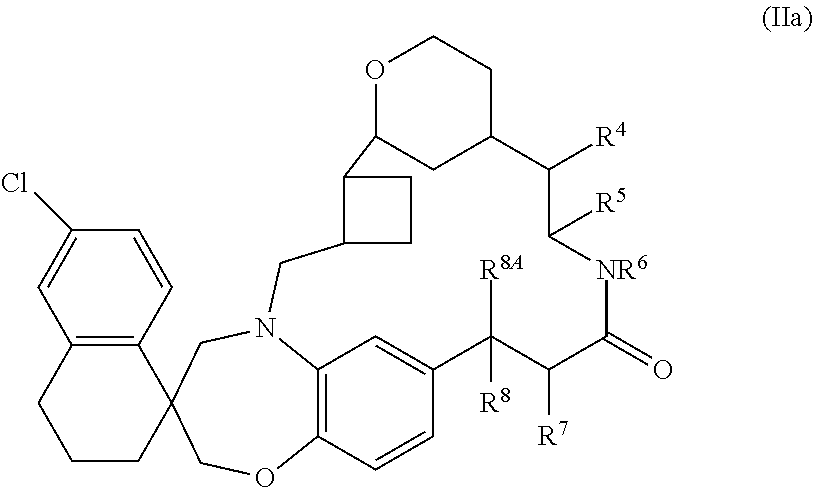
C12=C(C=CC(Cl)=C1)C1(CCC2)COC2=C3N(C1)CC1CCC1C1OCCC(C([R4])C([R5])[NR6]C(=O)C([R7])C([R8])([R8A])C(=C3)C=C2)C1
